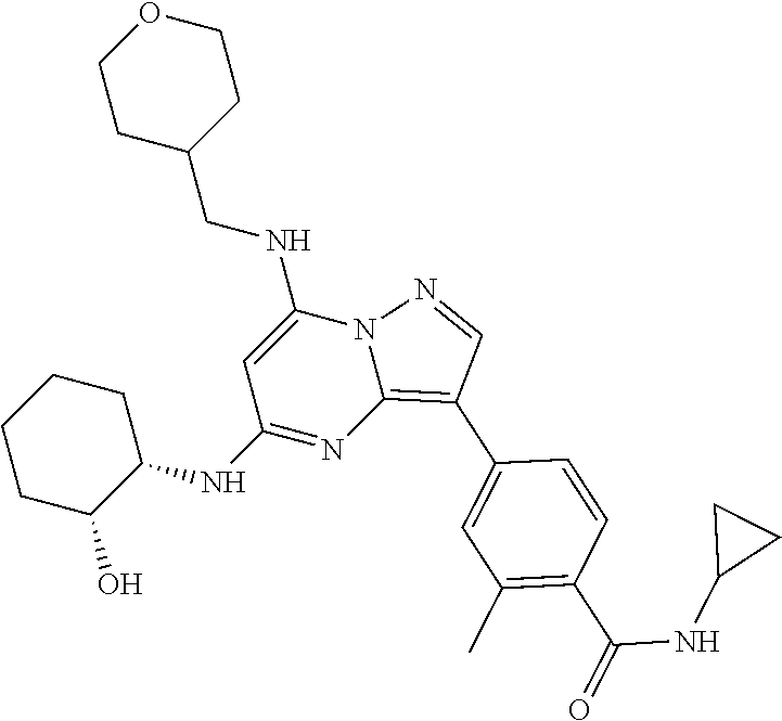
C1CC(CNC2=CC(NC3CCCCC3O)=NC3=C(C4=CC(C)=C(C(NC5CC5)=O)C=C4)C=NN23)CCO1
